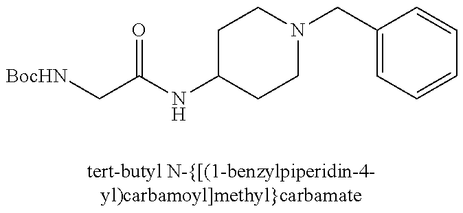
C(C(NC1CCN(CC2=CC=CC=C2)CC1)=O)[BocHN]
